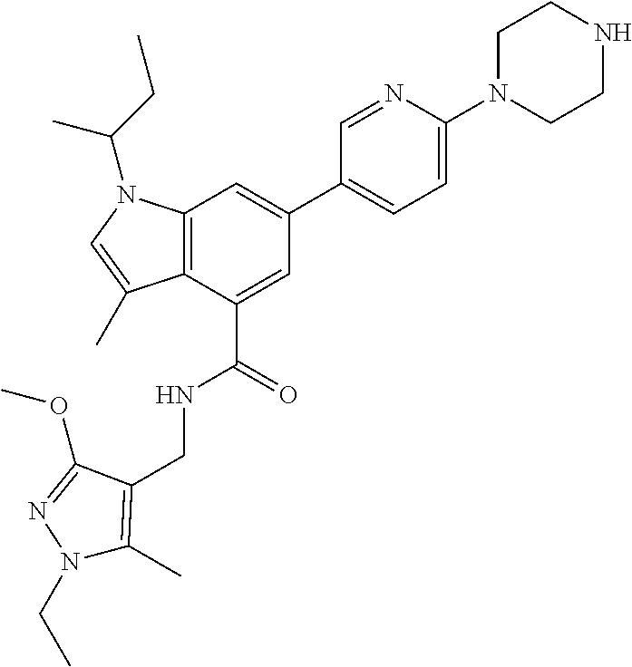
N1(CC)C(C)=C(CNC(=O)C2=CC(C3=CC=C(N4CCNCC4)N=C3)=CC3=C2C(C)=CN3C(CC)C)C(OC)=N1
